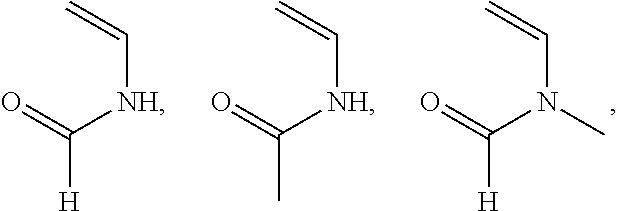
O=C(N(C=C)C)[H].O=C([NH]C=C)[H].O=C([NH]C=C)C
